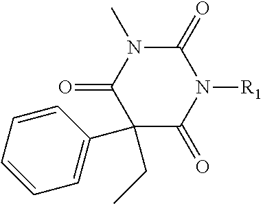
C1(=O)N(C)C(=O)C(CC)(C2=CC=CC=C2)C(=O)N1[R1]
